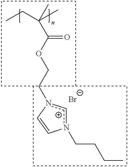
CCC(C)(C)C(OCCn1cn(CCCC)C=C1)=O.[Br-]
